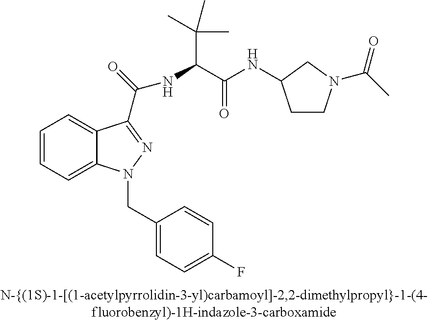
C1=CC=C2C(=C1)C(C(=O)NC(C(NC1CCN(C(=O)C)C1)=O)C(C)(C)C)=NN2CC1=CC=C(F)C=C1
